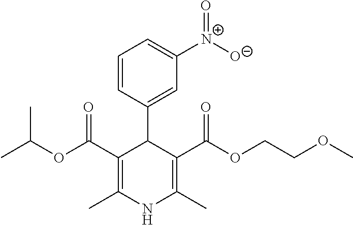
C1(C2C(C(OC(C)C)=O)=C(C)NC(C)=C2C(OCCOC)=O)=CC([N+]([O-])=O)=CC=C1
